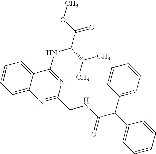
C1=CC=C2C(=C1)C(NC(C(C)C)C(=O)OC)=NC(CNC(=O)C(C1=CC=CC=C1)C1=CC=CC=C1)=N2
